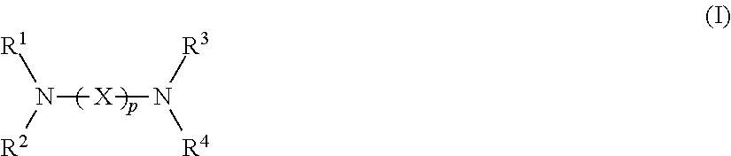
N([X]N([R4])[R3])([R1])[R2]
